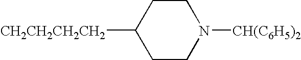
C1CN([CH(C6H5)2])CCC1[CH2CH2CH2CH2]
